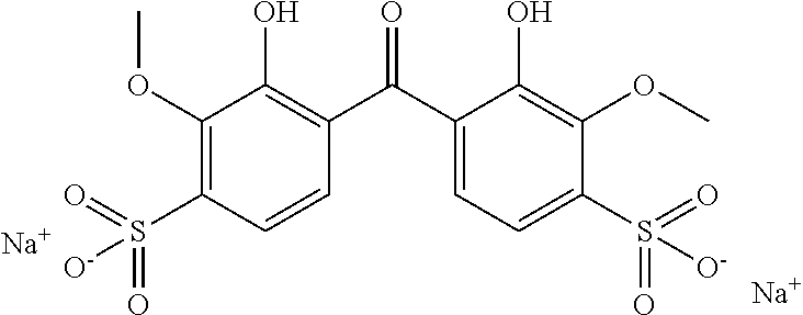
C1(OC)=C(S(=O)(=O)[O-])C=CC(C(C2=CC=C(S(=O)(=O)[O-])C(OC)=C2O)=O)=C1O.[Na].[Na]
